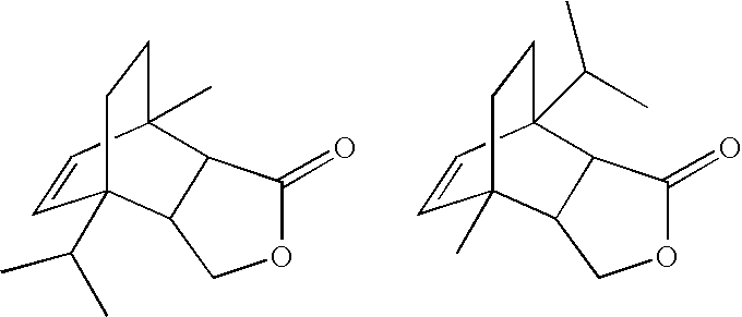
O1C(=O)C2C3(C)CCC(C(C)C)(C=C3)C2C1.O1C(=O)C2C3(C(C)C)CCC(C)(C=C3)C2C1
